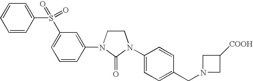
C1CN(C2=CC(S(C3=CC=CC=C3)(=O)=O)=CC=C2)C(=O)N1C1=CC=C(CN2CC([COOH])C2)C=C1
